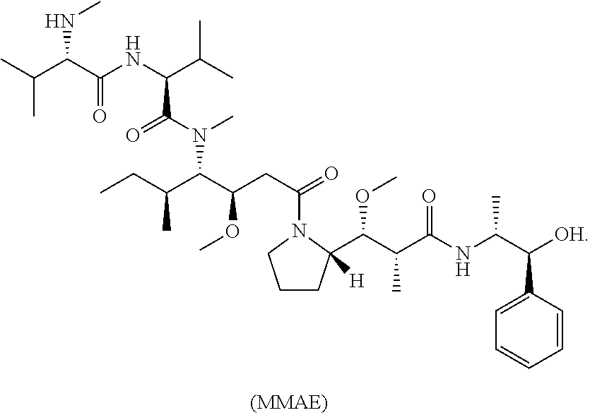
CC(C(C(NC(C(C)C)C(N(C)C(C(CC(=O)N1CCCC1(C(C(C(NC(C([OH])C1=CC=CC=C1)C)=O)C)OC)[H])OC)C(CC)C)=O)=O)NC)C
